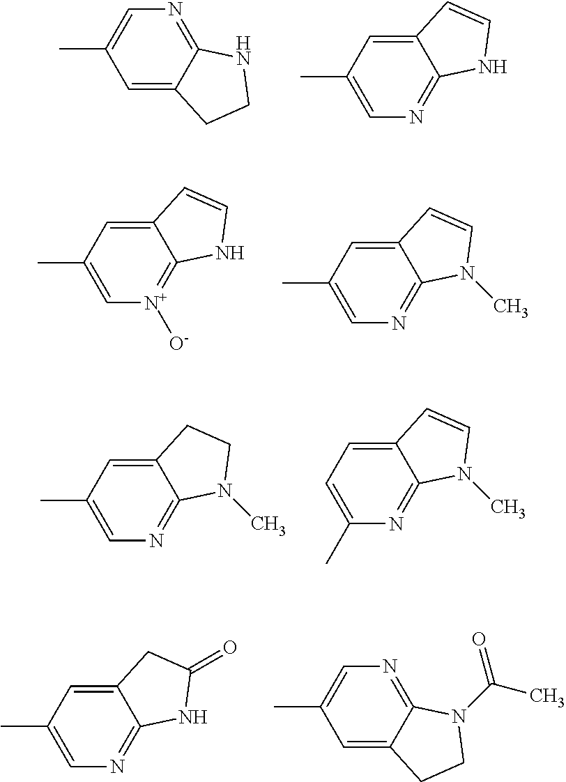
C1=C2C(=NC=C1C)NCC2.C12=CC(C)=CN=C1NC=C2.C12=CC(C)=C[N+]([O-])=C1NC=C2.C12=CC(C)=CN=C1N(C)C=C2.C12=CC(C)=CN=C1N(C)CC2.C12=CC=C(C)N=C1N(C)C=C2.C12=CC(C)=CN=C1NC(=O)C2.C1=C2C(=NC=C1C)N(C(C)=O)CC2
